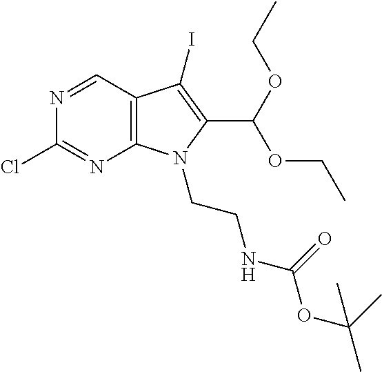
ClC1=NC2=C(C=N1)C(I)=C(C(OCC)OCC)N2CCNC(OC(C)(C)C)=O
